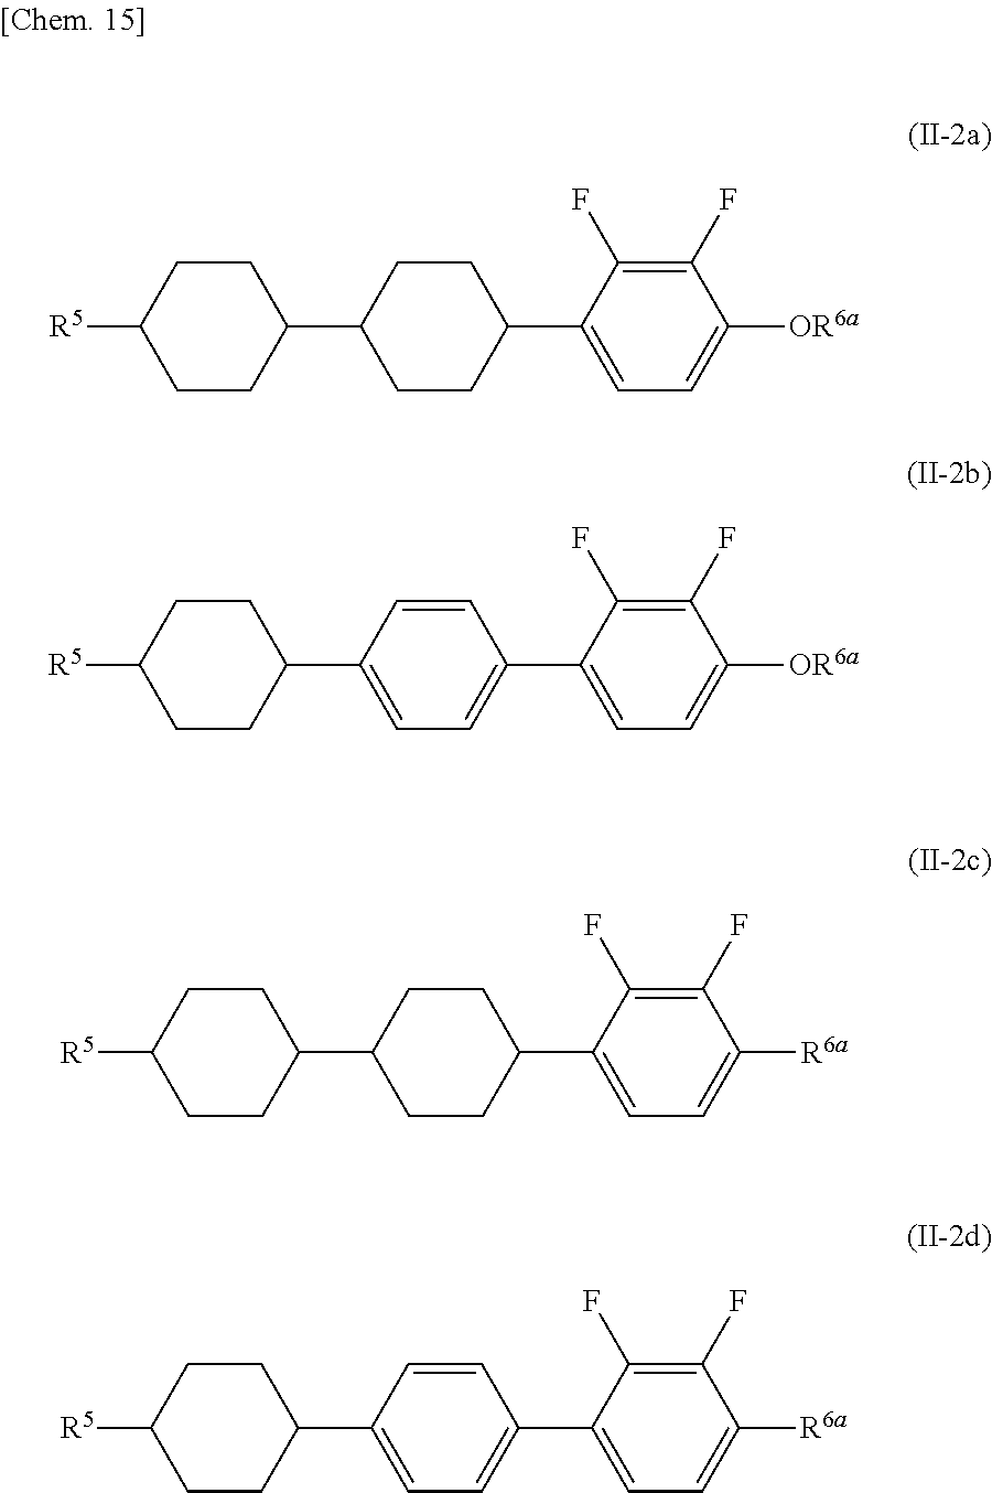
C1CC(C2CCC(C3=CC=C([OR6a])C(F)=C3F)CC2)CCC1[R5].C1CC(C2=CC=C(C3=CC=C([OR6a])C(F)=C3F)C=C2)CCC1[R5].C1CC(C2CCC(C3=CC=C([R6a])C(F)=C3F)CC2)CCC1[R5].C1CC(C2=CC=C(C3=CC=C([R6a])C(F)=C3F)C=C2)CCC1[R5]
